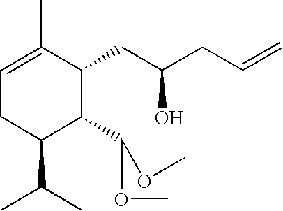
C1(C(C)C)C(C(OC)OC)C(CC(CC=C)O)C(C)=CC1
